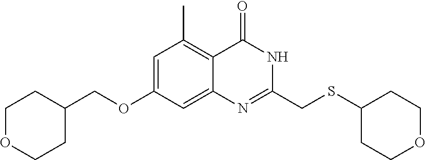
C1=C(OCC2CCOCC2)C=C2C(=C1C)C(=O)NC(CSC1CCOCC1)=N2
